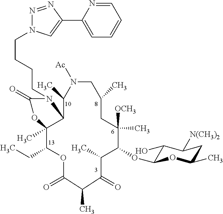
C(CCCN1C(=O)OC2(C)C(CC)OC(=O)C(C)C(=O)C(C)C(OC3C(O)C([N(CH3)2])CC(C)O3)C([OCH3])(C)CC(C)CN([Ac])C(C)C12)N1N=NC(C2=CC=CC=N2)=C1
